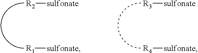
[R2][sulfonate].[R1][sulfonate].[R3][sulfonate].[R4][sulfonate]
